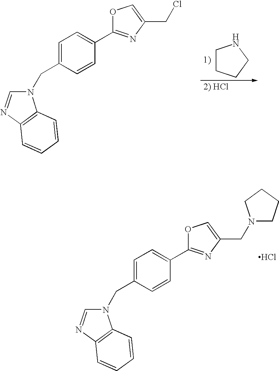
C1CCCN1.N1(CC2=CC=C(C3=NC(CCl)=CO3)C=C2)C=NC2=C1C=CC=C2.N1(CC2=CC=C(C3=NC(CN4CCCC4)=CO3)C=C2)C=NC2=C1C=CC=C2.Cl
